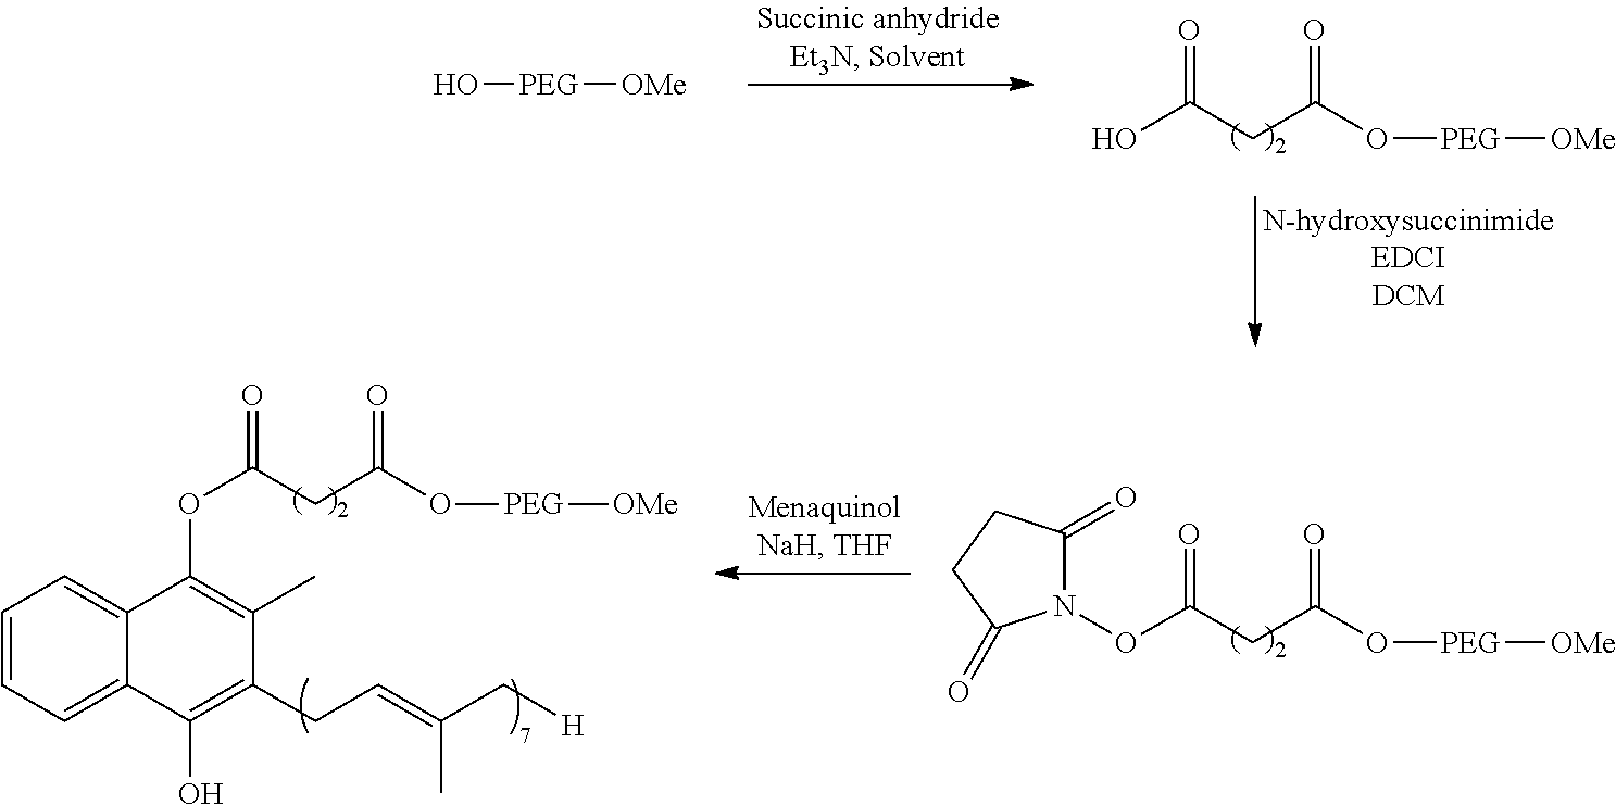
O=C(CC(O[PEG][OMe])=O)ON1C(=O)CCC1=O.O=C(CC(O[PEG][OMe])=O)OC1=C(C)C(CC=C(C[H])C)=C(O)C2=CC=CC=C12.O=C(CC(O[PEG][OMe])=O)O.O[PEG][OMe]
